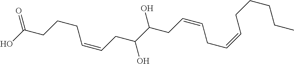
OC(CCCC=CCC(O)C(CC=CCC=CCCCCC)O)=O
